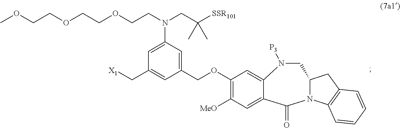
[X1]CC1=CC(COC2=C([MeO])C=C3C(=C2)N([P3])CC2N(C4=C(C2)C=CC=C4)C3=O)=CC(N(CC([SSR101])(C)C)CCOCCOCCOC)=C1
